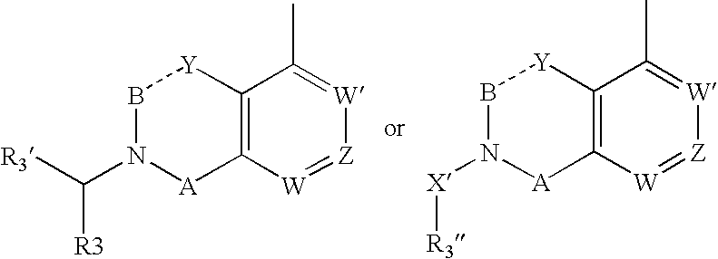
C12=C([W]=[Z][W]=C1C)[A]N(C([R3])[R3])B[Y]2.C12=C([W]=[Z][W]=C1C)[A]N([X][R3])B[Y]2
